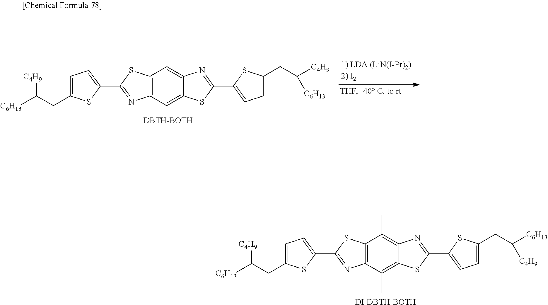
C12=C(C(C)=C3C(=C1C)N=C(C1=CC=C(CC([C6H13])[C4H9])S1)S3)N=C(C1=CC=C(CC([C4H9])[C6H13])S1)S2.[DI-DBTH-BOTH].C12=C(C=C3C(=C1)N=C(C1=CC=C(CC([C4H9])[C6H13])S1)S3)N=C(C1=CC=C(CC([C4H9])[C6H13])S1)S2.[DBTH-BOTH]
